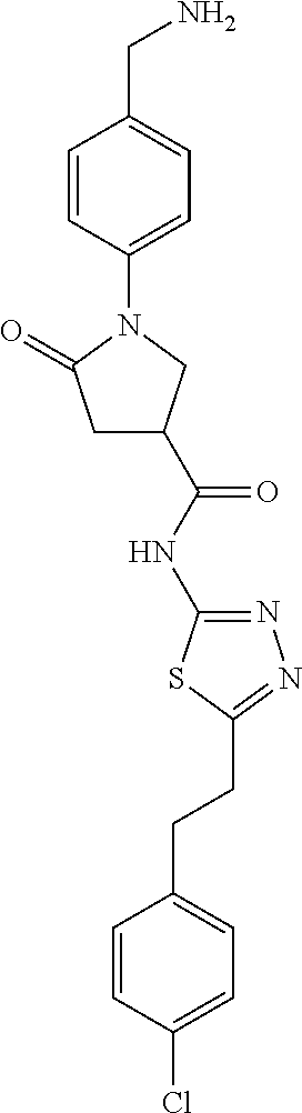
C1C(C(NC2=NN=C(CCC3=CC=C(Cl)C=C3)S2)=O)CN(C2=CC=C(CN)C=C2)C1=O
